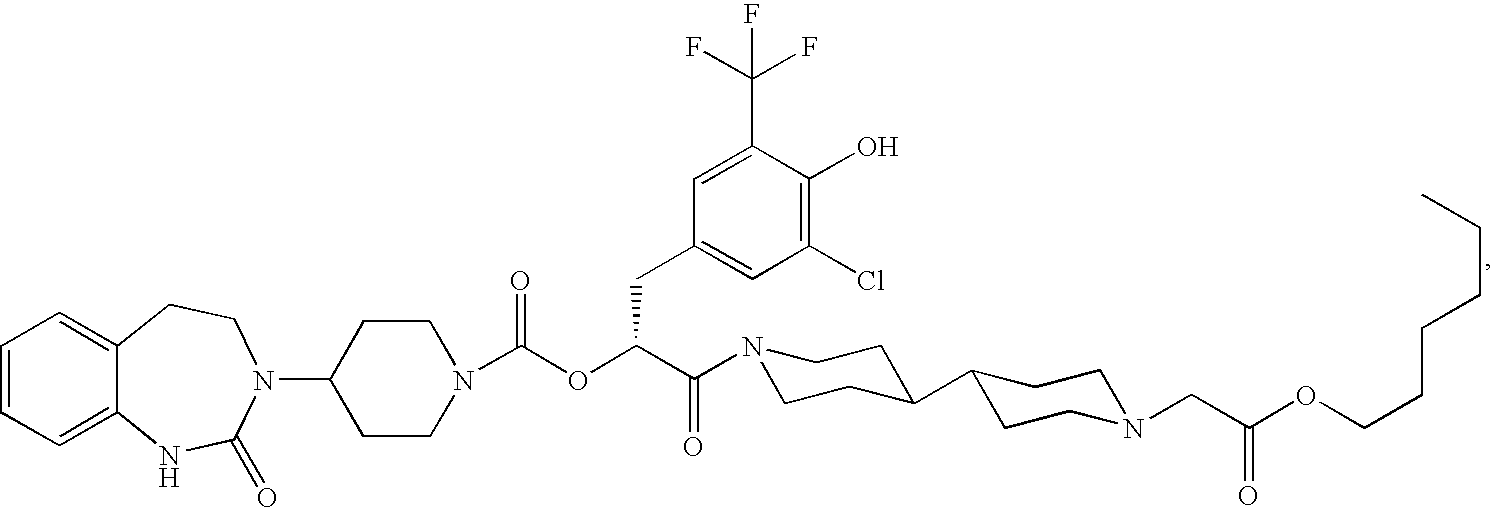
C1=CC=C2C(=C1)CCN(C1CCN(C(OC(C(=O)N3CCC(C4CCN(CC(OCCCCCC)=O)CC4)CC3)CC3=CC(Cl)=C(O)C(C(F)(F)F)=C3)=O)CC1)C(=O)N2
